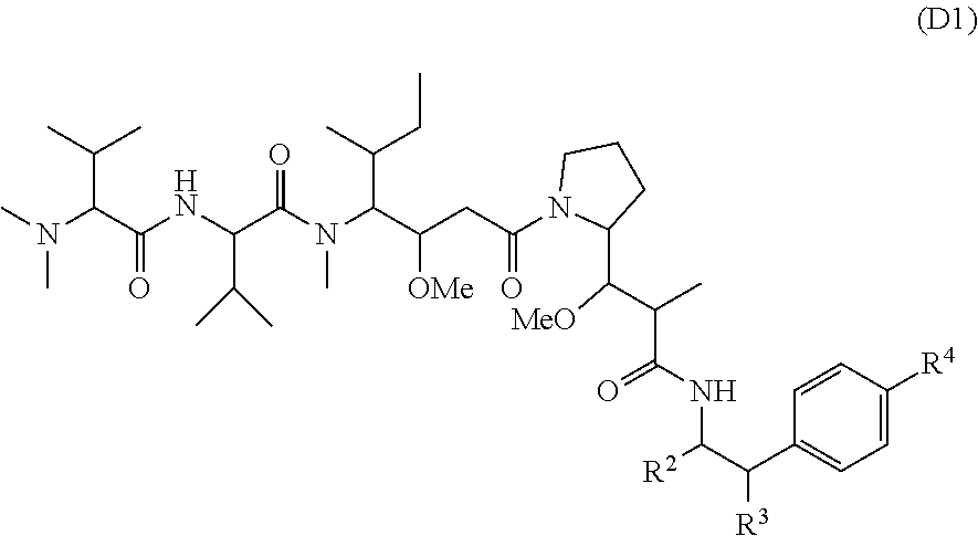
CN(C(C(CC(N1C(C(C(C(NC(C(C2=CC=C([R4])C=C2)[R3])[R2])=O)C)[MeO])CCC1)=O)[OMe])C(C)CC)C(C(C(C)C)NC(C(N(C)C)C(C)C)=O)=O
